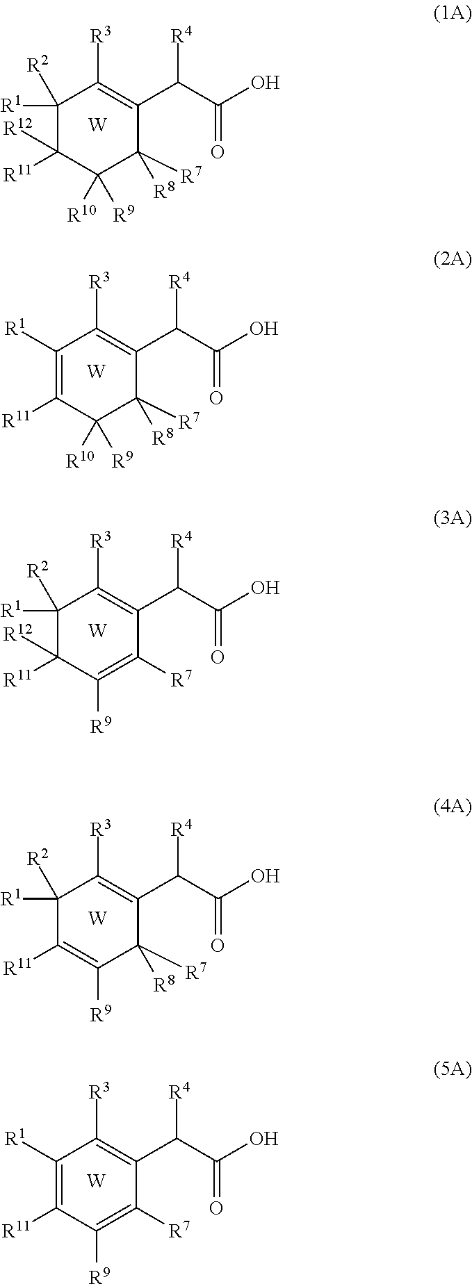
[W].C1([R2])([R1])C([R11])([R12])C([R9])([R10])C([R7])([R8])C(C(C(O)=O)[R4])=C1[R3].[W].C1([R1])=C([R11])C([R9])([R10])C([R7])([R8])C(C(C(O)=O)[R4])=C1[R3].[W].C1([R2])([R1])C([R11])([R12])C([R9])=C([R7])C(C(C(O)=O)[R4])=C1[R3].[W].C1([R2])([R1])C([R11])=C([R9])C([R7])([R8])C(C(C(O)=O)[R4])=C1[R3].[W].C1([R1])=C([R11])C([R9])=C([R7])C(C(C(O)=O)[R4])=C1[R3]
